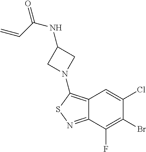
C12=C(N3CC(NC(C=C)=O)C3)SN=C1C(F)=C(Br)C(Cl)=C2
